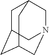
C1C2CC3CN(CC1C3)C2
